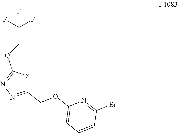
C1(OCC2=NN=C(OCC(F)(F)F)S2)=CC=CC(Br)=N1
